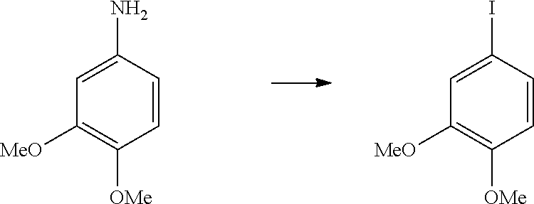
C1=C(N)C=CC([OMe])=C1[MeO].C1=C(I)C=CC([OMe])=C1[MeO]
